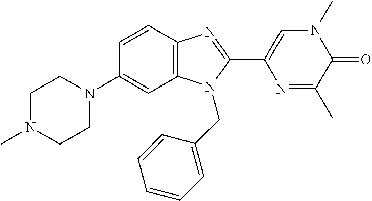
C1(N2CCN(C)CC2)=CC2=C(C=C1)N=C(C1=CN(C)C(=O)C(C)=N1)N2CC1=CC=CC=C1
